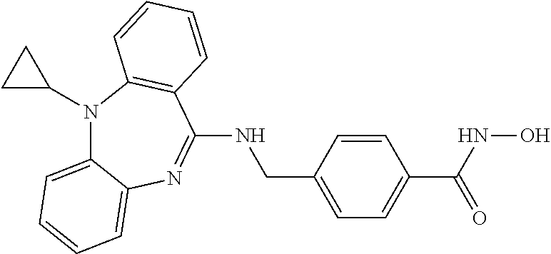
N1(C2CC2)C2=CC=CC=C2N=C(NCC2=CC=C(C(NO)=O)C=C2)C2=C1C=CC=C2
